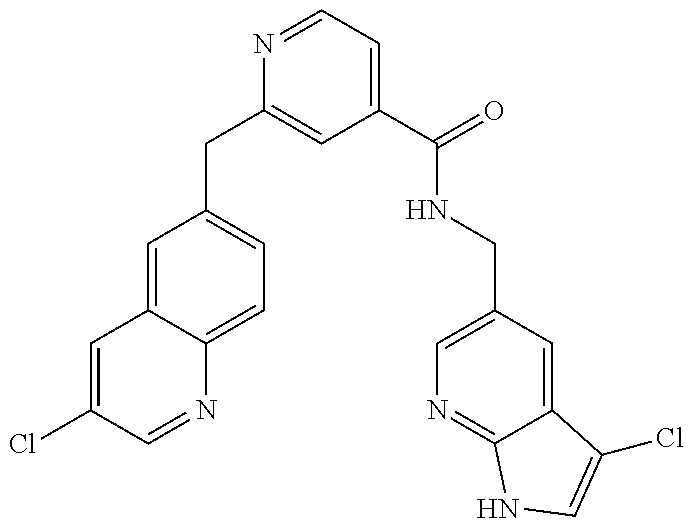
C1(CC2=CC(C(=O)NCC3=CN=C4C(=C3)C(Cl)=CN4)=CC=N2)=CC=C2C(=C1)C=C(Cl)C=N2
